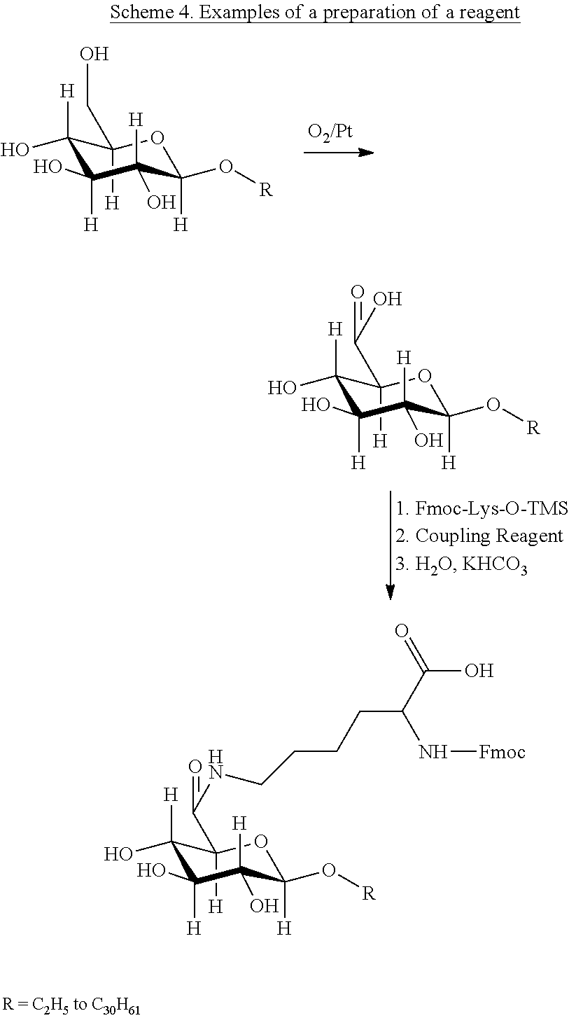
C1([H])(CO)C([H])(O)C([H])(O)C([H])(O)C([H])(O[R])O1.C1([H])(C(=O)O)C([H])(O)C([H])(O)C([H])(O)C([H])(O[R])O1.C1([H])(C(=O)NCCCCC(C(O)=O)N[Fmoc])C([H])(O)C([H])(O)C([H])(O)C([H])(O[R])O1
